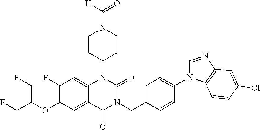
C12=CC(F)=C(OC(CF)CF)C=C1C(=O)N(CC1=CC=C(N3C=NC4=C3C=CC(Cl)=C4)C=C1)C(=O)N2C1CCN(C(=O)[H])CC1
